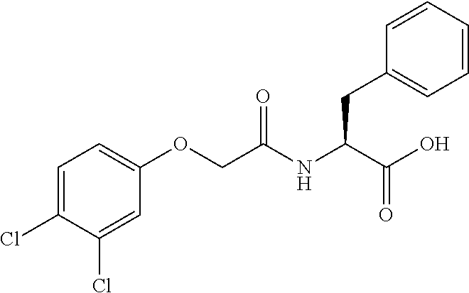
C1=C(Cl)C(Cl)=CC(OCC(NC(C(O)=O)CC2=CC=CC=C2)=O)=C1
